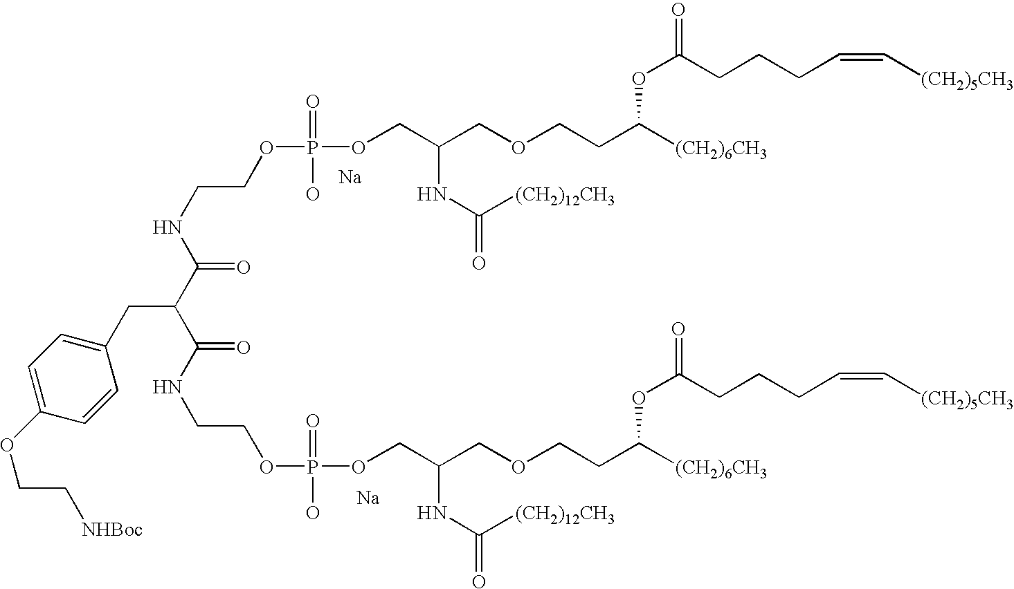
[Na].[Na].N(CCOP(OCC(COCCC([(CH2)6CH3])OC(=O)CCCC=C[(CH2)5CH3])NC(=O)[(CH2)12CH3])(=O)O)C(=O)C(C(NCCOP(O)(=O)OCC(COCCC([(CH2)6CH3])OC(=O)CCCC=C[(CH2)5CH3])NC(=O)[(CH2)12CH3])=O)CC1=CC=C(OCC[NHBoc])C=C1
